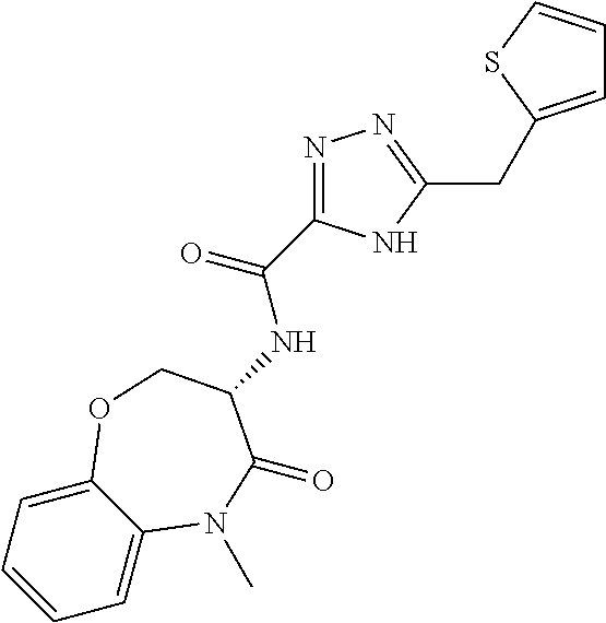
C1=CC=C2C(=C1)N(C)C(=O)C(NC(=O)C1=NN=C(CC3=CC=CS3)N1)CO2
